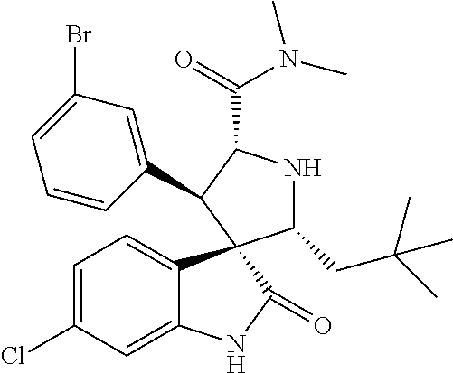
C1=C(Cl)C=C2C(=C1)C1(C(=O)N2)C(CC(C)(C)C)NC(C(=O)N(C)C)C1C1=CC(Br)=CC=C1
